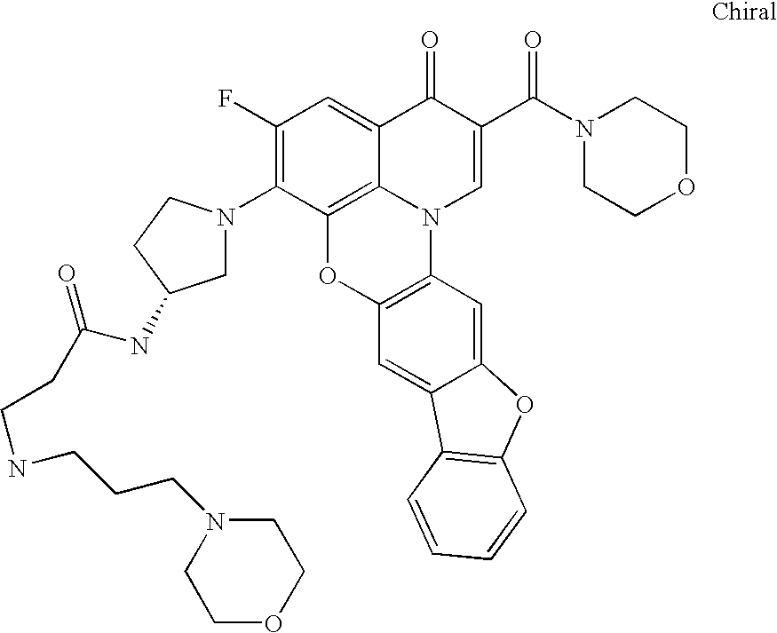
C12=C3C(=CC(F)=C1N1CC(NC(CCNCCCN4CCOCC4)=O)CC1)C(=O)C(C(=O)N1CCOCC1)=CN3C1=C(O2)C=C2C(=C1)OC1=C2C=CC=C1
